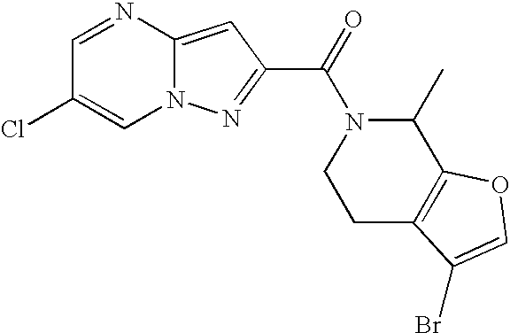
C1=NC2=CC(C(=O)N3C(C)C4=C(CC3)C(Br)=CO4)=NN2C=C1Cl
